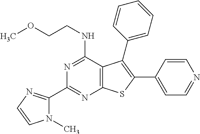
C1(C2=NC=CN2C)=NC2=C(C(NCCOC)=N1)C(C1=CC=CC=C1)=C(C1=CC=NC=C1)S2
